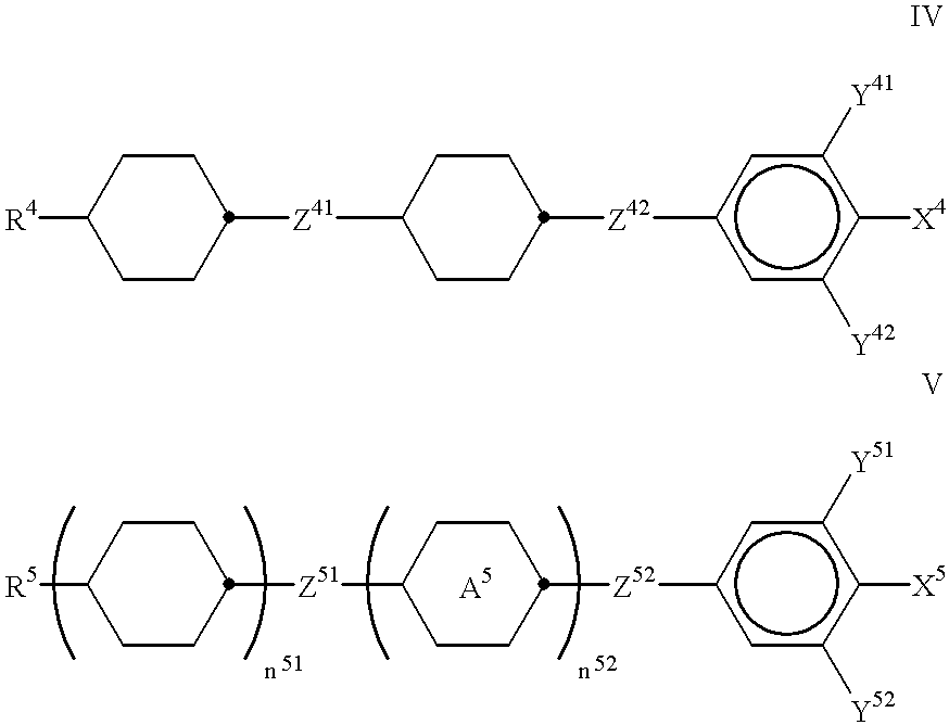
[R4]C1CCC([Z41]C2CCC([Z42]c3cc([Y42])c([X4])c([Y41])c3)CC2)CC1.[R5]C1CCC([Z51]C2CCC([Z52]c3cc([Y52])c([X5])c([Y51])c3)CC2)CC1
